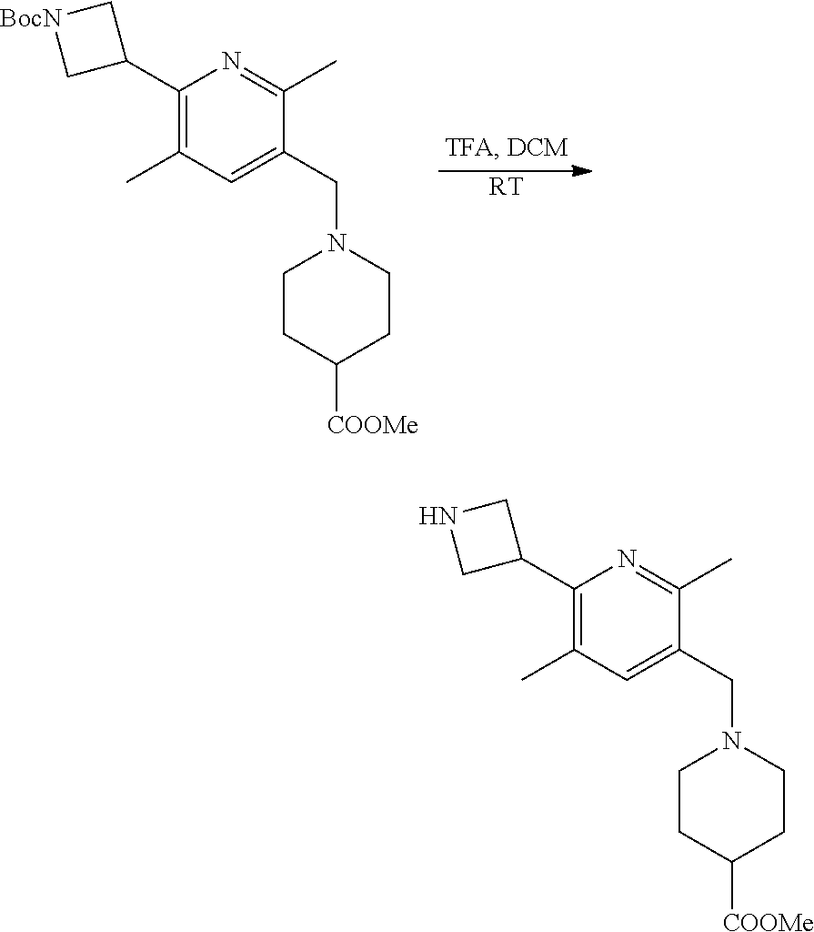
[RT].C1(C2C[BocN]C2)=C(C)C=C(CN2CCC([COOMe])CC2)C(C)=N1.C1(C2CNC2)=C(C)C=C(CN2CCC([COOMe])CC2)C(C)=N1
